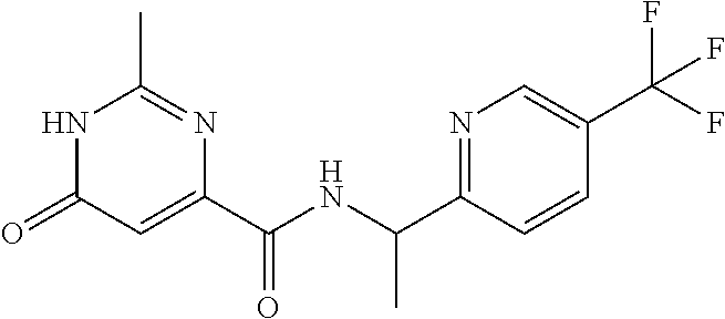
C1(C)=NC(C(NC(C2=NC=C(C(F)(F)F)C=C2)C)=O)=CC(=O)N1
